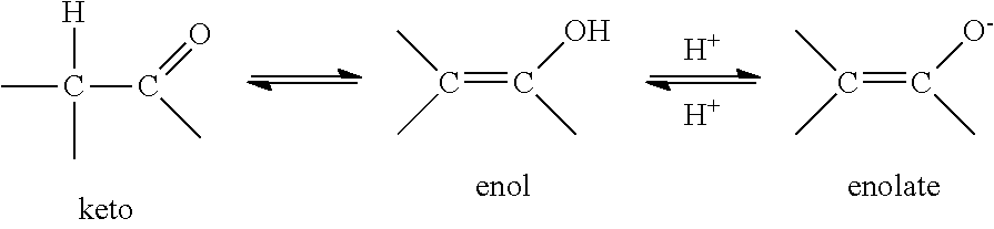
[H].[H].C(=C(O)C)(C)C.C(C(=O)C)(C)([H])C.C(=C([O-])C)(C)C
